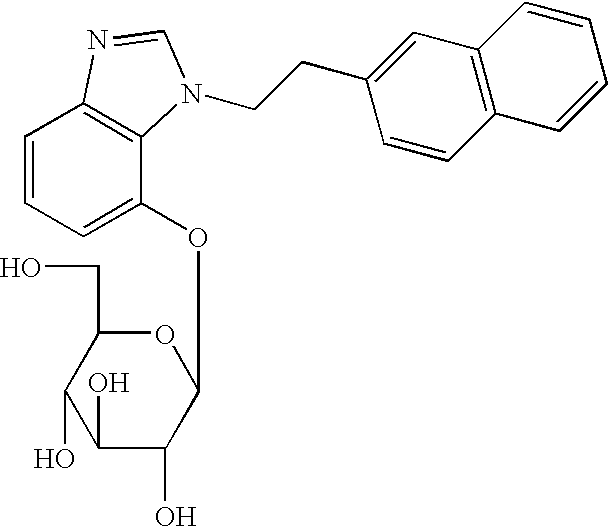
C1=CC=C(OC2OC(CO)C(O)C(O)C2O)C2=C1N=CN2CCC1=CC2=C(C=C1)C=CC=C2
